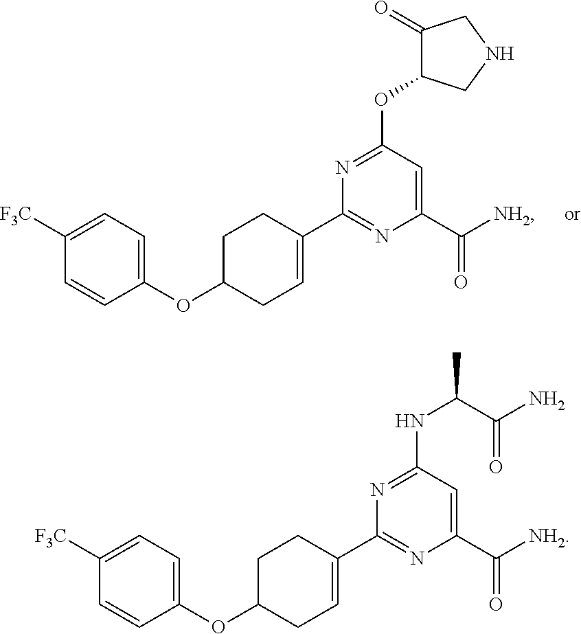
C1=CC(OC2CC=C(C3=NC(C([NH2])=O)=CC(OC4C(=O)CNC4)=N3)CC2)=CC=C1[F3C].C1=CC(OC2CC=C(C3=NC(C([NH2])=O)=CC(NC(C(N)=O)C)=N3)CC2)=CC=C1[F3C]
